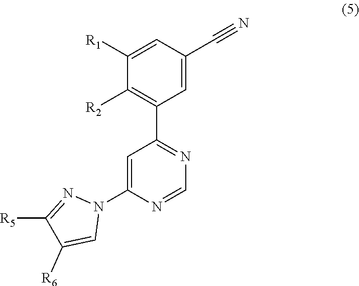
N1=C(C2=C([R2])C([R1])=CC(C#N)=C2)C=C(N2N=C([R5])C([R6])=C2)N=C1
